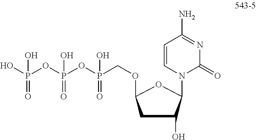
C1C(O)C(N2C(=O)N=C(N)C=C2)OC1OCP(OP(OP(O)(=O)O)(=O)O)(=O)O
